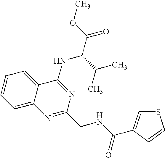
C1=CC=C2C(=C1)C(NC(C(C)C)C(=O)OC)=NC(CNC(=O)C1=CSC=C1)=N2
